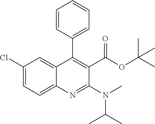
C1(Cl)=CC=C2C(=C1)C(C1=CC=CC=C1)=C(C(OC(C)(C)C)=O)C(N(C(C)C)C)=N2
